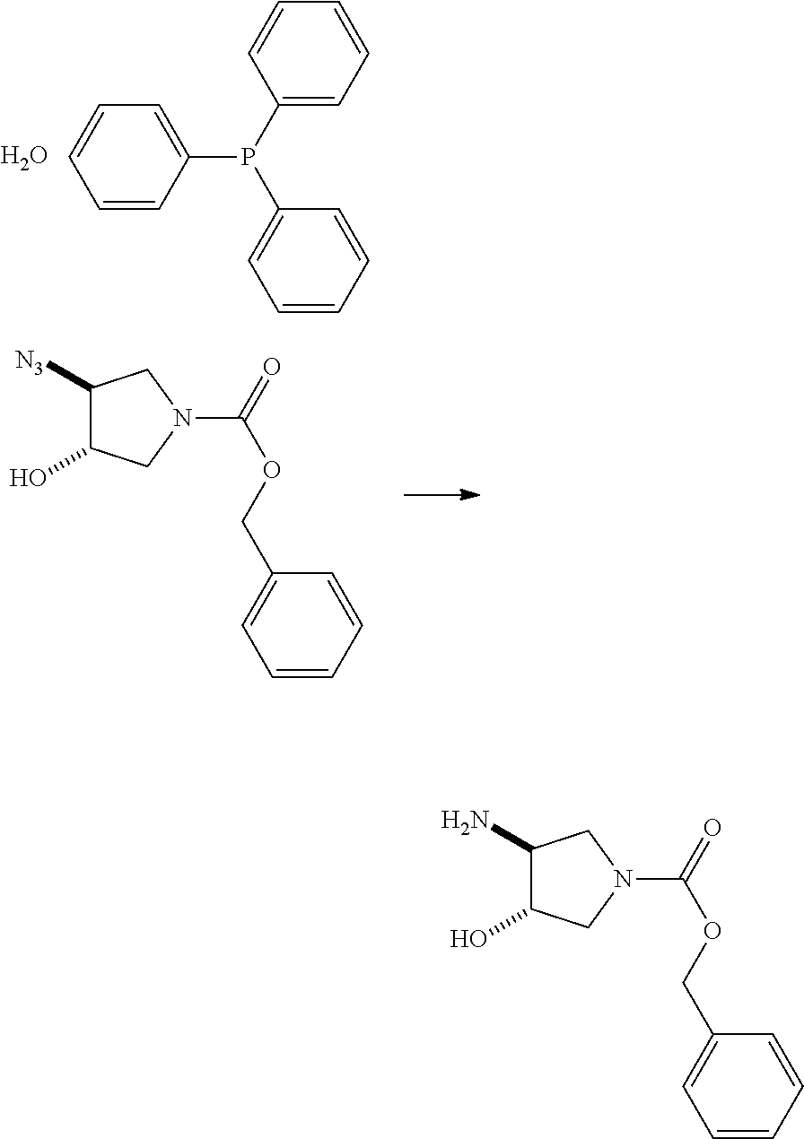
C1(N)C(O)CN(C(OCC2=CC=CC=C2)=O)C1.C1([N3])C(O)CN(C(OCC2=CC=CC=C2)=O)C1.C1=CC=CC(P(C2=CC=CC=C2)C2=CC=CC=C2)=C1.O
